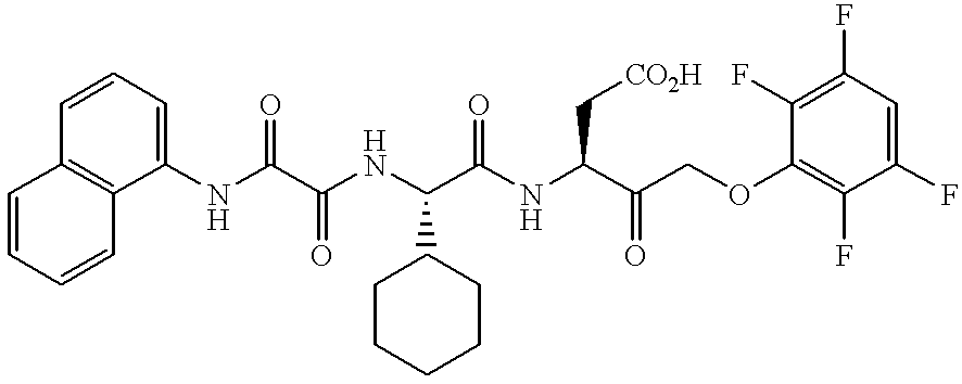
C1=CC=CC2=C1C=CC=C2NC(C(NC(C(NC(C(COC1=C(F)C(F)=CC(F)=C1F)=O)C[CO2H])=O)C1CCCCC1)=O)=O
